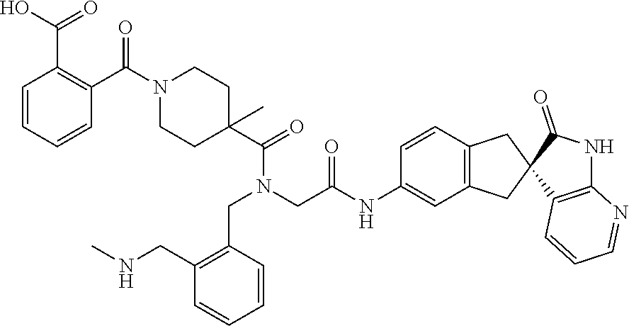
C1(C(N2CCC(C(=O)N(CC3=C(CNC)C=CC=C3)CC(=O)NC3=CC4=C(C=C3)CC3(C4)C4=C(NC3=O)N=CC=C4)(C)CC2)=O)=C(C(=O)O)C=CC=C1
